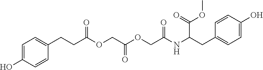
C1=C(O)C=CC(CCC(OCC(OCC(NC(CC2=CC=C(O)C=C2)C(OC)=O)=O)=O)=O)=C1
